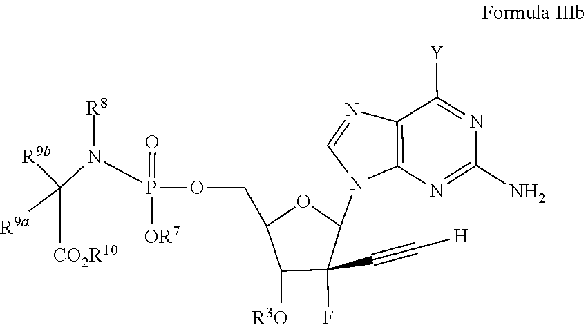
C1(N)=NC2=C(C([Y])=N1)N=CN2C1C(C#C[H])(F)C([R3O])C(COP(N(C([R9b])([R9a])[CO2R10])[R8])(=O)[OR7])O1
